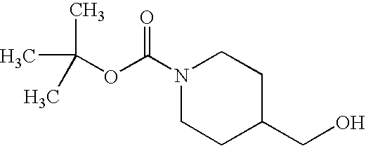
N1(C(=O)OC(C)(C)C)CCC(CO)CC1
